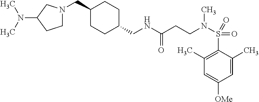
C1N(CC2CCC(CNC(=O)CCN(C)S(=O)(=O)C3=C(C)C=C([OMe])C=C3C)CC2)CC(N(C)C)C1
